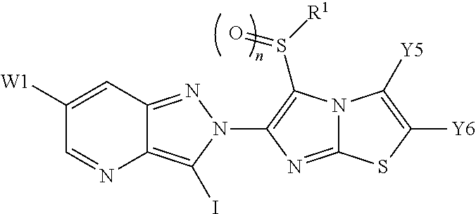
C12=C(I)N(C3=C(S([R1])=O)N4C(=N3)SC([Y6])=C4[Y5])N=C1C=C([W1])C=N2
